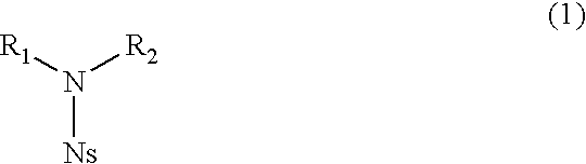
[Ns]N([R1])[R2]
